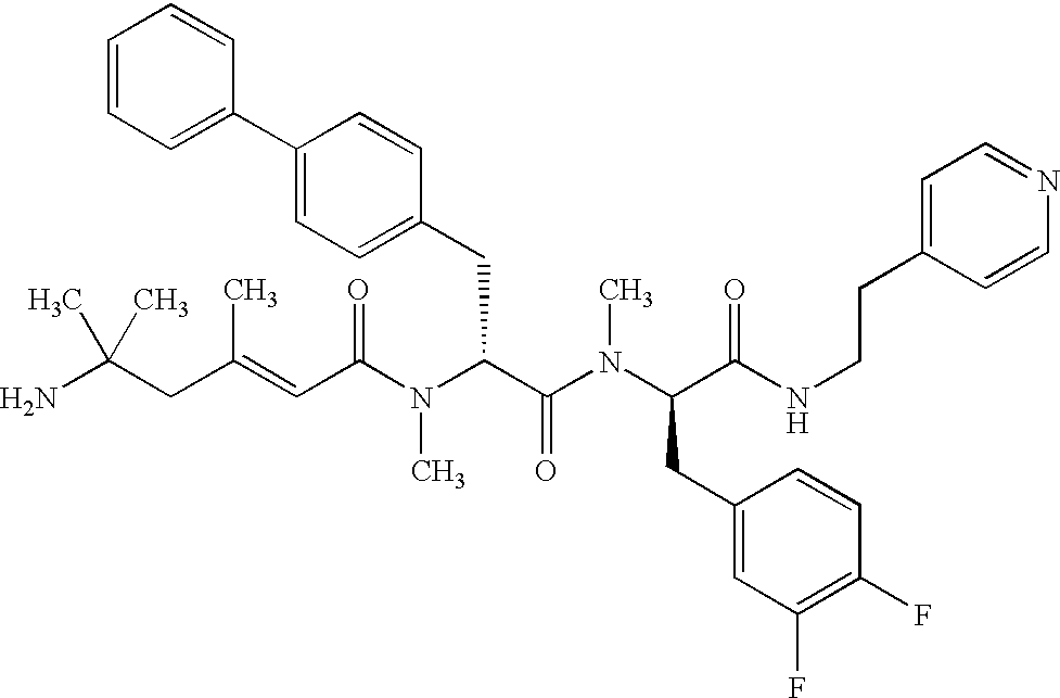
NC(CC(=CC(N(C(C(N(C(CC1=CC(F)=C(F)C=C1)C(NCCC1=CC=NC=C1)=O)C)=O)CC1=CC=C(C2=CC=CC=C2)C=C1)C)=O)C)(C)C
